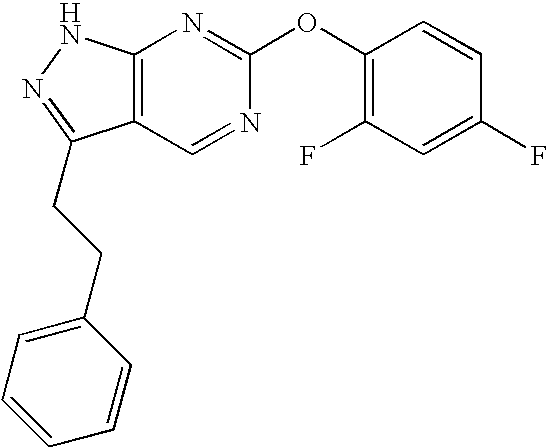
C12=C(NN=C1CCC1=CC=CC=C1)N=C(OC1=C(F)C=C(F)C=C1)N=C2
